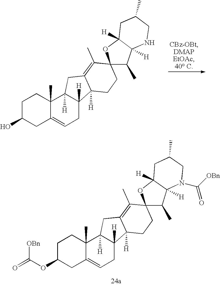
C1C(O)CC2=CCC3([H])C([H])(C2(C)C1)CC1=C(C)C2(OC4([H])C([H])(C2C)NCC(C)C4)CCC31[H].C1C(OC(=O)[OBn])CC2=CCC3([H])C([H])(C2(C)C1)CC1=C(C)C2(OC4([H])C([H])(C2C)N(C([OBn])=O)CC(C)C4)CCC31[H]
